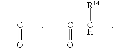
C(C)(C)=O.C(C)(C([R14])C)=O
